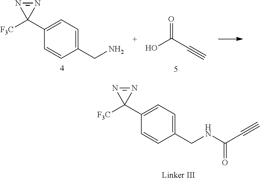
[F3C]C1(C2=CC=C(CN)C=C2)N=N1.OC(C#C)=O.[F3C]C1(C2=CC=C(CNC(C#C)=O)C=C2)N=N1
